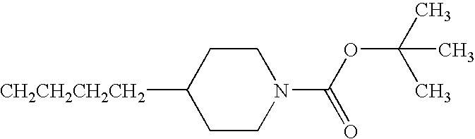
[CH2CH2CH2CH2]C1CCN(C(OC(C)(C)C)=O)CC1
